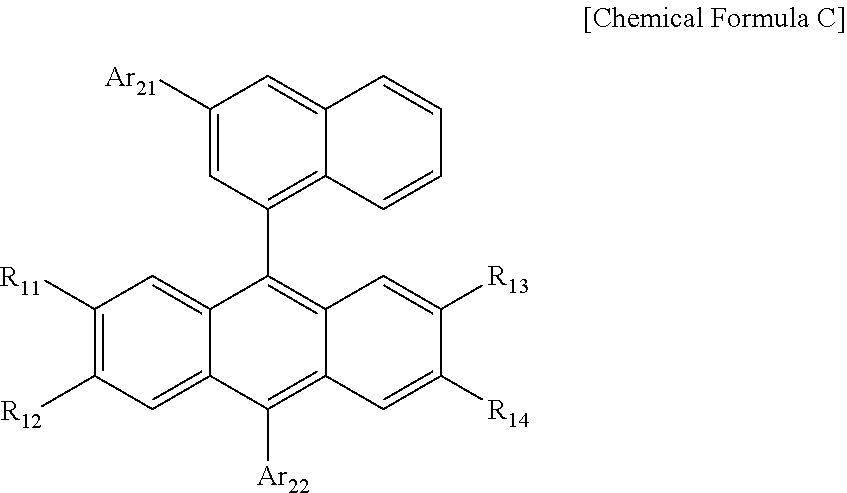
C1([Ar21])=CC(C2=C3C(=C([Ar22])C4=CC([R12])=C([R11])C=C24)C=C([R14])C([R13])=C3)=C2C(=C1)C=CC=C2
